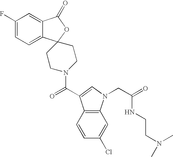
C1(F)=CC=C2C(=C1)C(=O)OC21CCN(C(C2=CN(CC(=O)NCCN(C)C)C3=C2C=CC(Cl)=C3)=O)CC1
